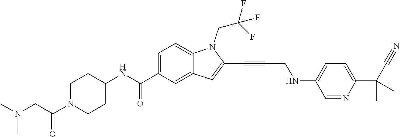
C1=C(C(=O)NC2CCN(C(CN(C)C)=O)CC2)C=C2C(=C1)N(CC(F)(F)F)C(C#CCNC1=CC=C(C(C)(C)C#N)N=C1)=C2
